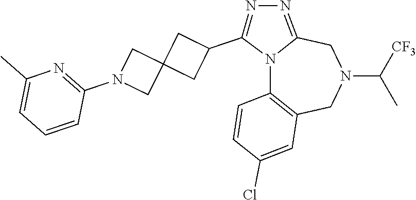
N12C3=C(CN(C([CF3])C)CC1=NN=C2C1CC2(C1)CN(C1=NC(C)=CC=C1)C2)C=C(Cl)C=C3
